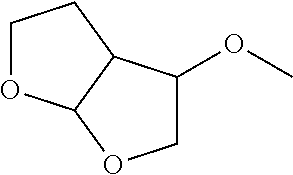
C1OC2C(C1)C(OC)CO2
